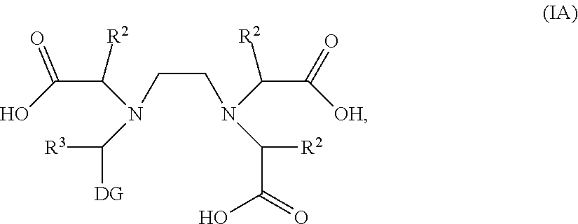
C(CN(C(C(=O)[OH])[R2])C([R2])C(=O)O)N(C(C(O)=O)[R2])C([R3])[DG]
